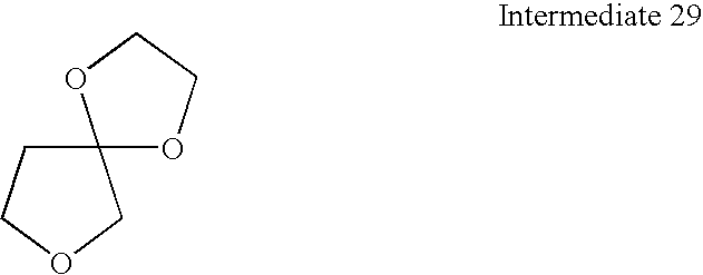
C12(CCOC1)OCCO2
